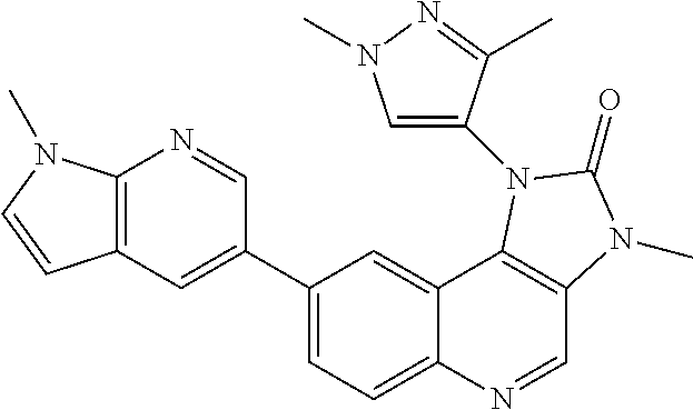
C1(C2=CC3=C(N=C2)N(C)C=C3)=CC=C2C(=C1)C1=C(C=N2)N(C)C(=O)N1C1=CN(C)N=C1C
